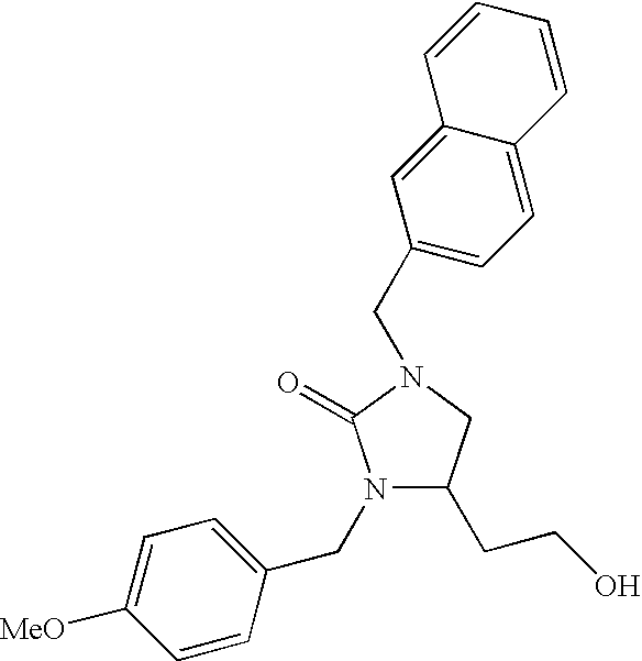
N1(CC2=CC=C([MeO])C=C2)C(CCO)CN(CC2=CC=C3C(=C2)C=CC=C3)C1=O
